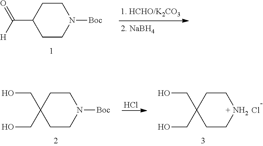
C1CN([Boc])CCC1C([H])=O.C1CN([Boc])CCC1(CO)CO.Cl.C1CNCCC1(CO)CO.Cl
